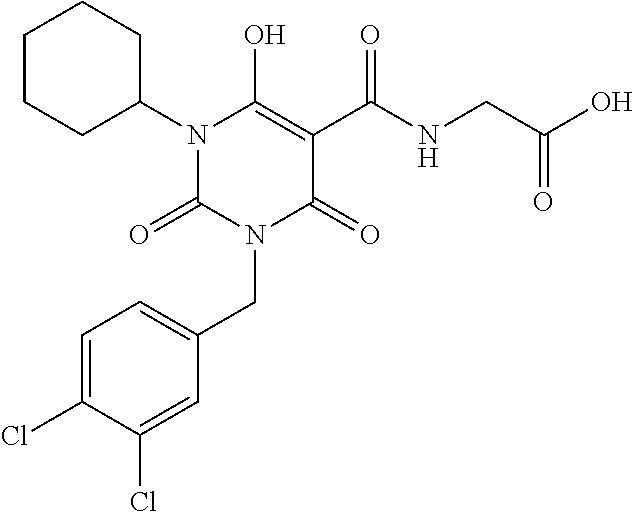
C1=C(Cl)C(Cl)=CC(CN2C(=O)N(C3CCCCC3)C(O)=C(C(NCC(O)=O)=O)C2=O)=C1
